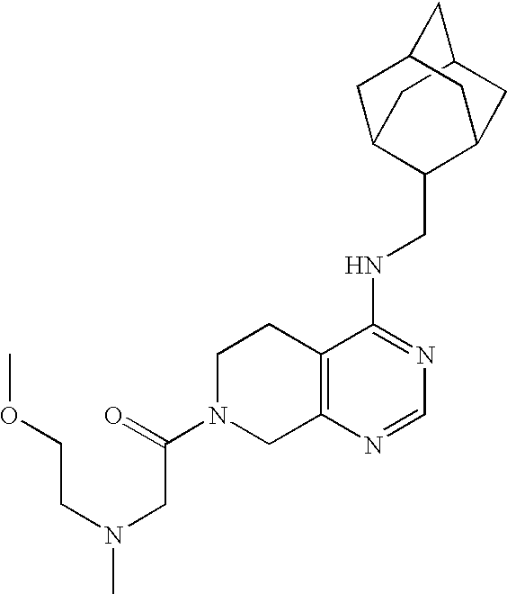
C12=C(N=CN=C1NCC1C3CC4CC(C3)CC1C4)CN(C(CN(CCOC)C)=O)CC2
